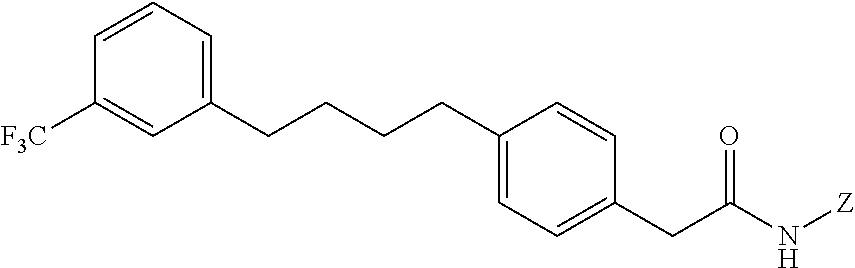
C(CCCC1=CC=C(CC(N[Z])=O)C=C1)C1=CC=CC([F3C])=C1
